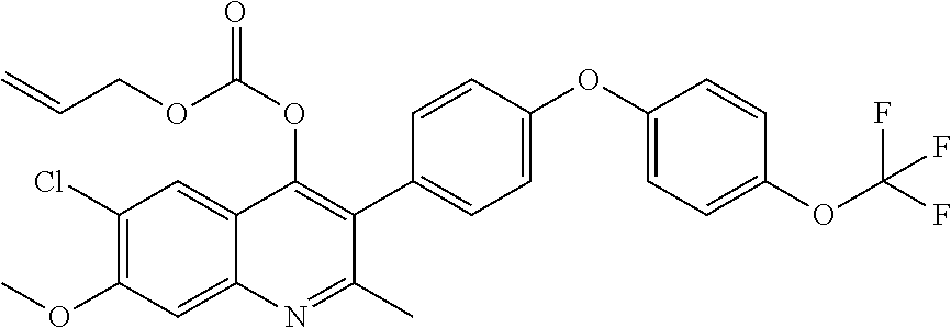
C1(Cl)=C(OC)C=C2C(=C1)C(OC(=O)OCC=C)=C(C1=CC=C(OC3=CC=C(OC(F)(F)F)C=C3)C=C1)C(C)=N2
